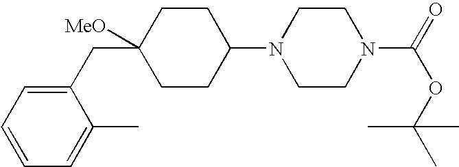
C1(CC2([MeO])CCC(N3CCN(C(=O)OC(C)(C)C)CC3)CC2)=CC=CC=C1C
